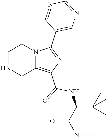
C1NCC2=C(C(=O)NC(C(=O)NC)C(C)(C)C)N=C(C3=CN=CN=C3)N2C1
